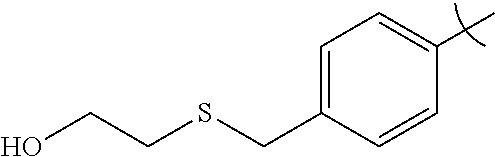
C1=C(CSCCO)C=CC(C)=C1
